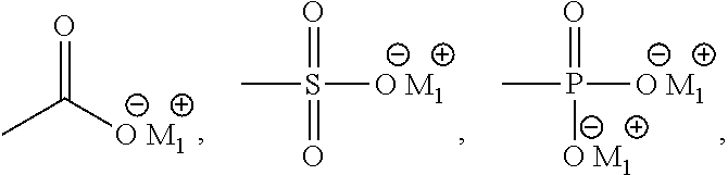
CC([O M1])=O.CS([O M1])(=O)=O.CP([O M1])(=O)[O M1]
